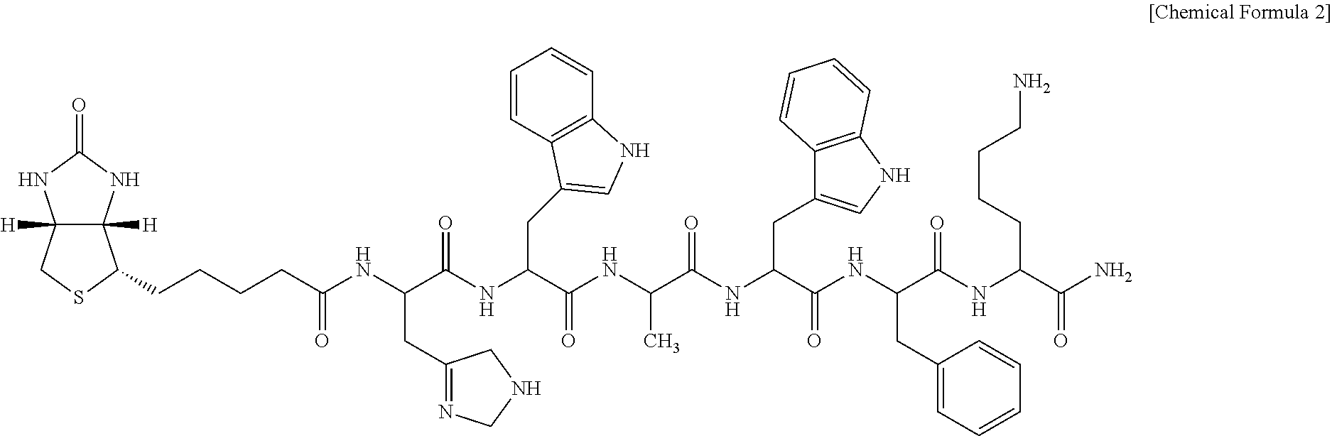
C12([H])C([H])(NC(=O)N1)C(CCCCC(NC(C(NC(C(NC(C(NC(C(NC(C(NC(C(N)=O)CCCCN)=O)CC1=CC=CC=C1)=O)CC1=CNC3=C1C=CC=C3)=O)C)=O)CC1=CNC3=C1C=CC=C3)=O)CC1=NCNC1)=O)SC2
